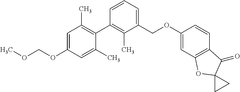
C1=C(OCOC)C=C(C)C(C2=C(C)C(COC3=CC4=C(C=C3)C(=O)C3(O4)CC3)=CC=C2)=C1C
